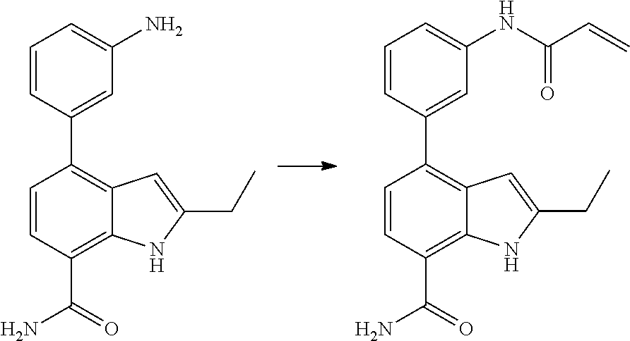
C1(C2=C3C(=C(C(=O)N)C=C2)NC(CC)=C3)=CC(N)=CC=C1.C1(C2=C3C(=C(C(=O)N)C=C2)NC(CC)=C3)=CC(NC(C=C)=O)=CC=C1
